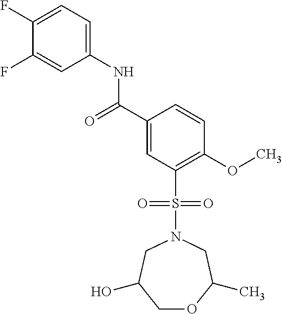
C(C1=CC(S(N2CC(C)OCC(O)C2)(=O)=O)=C(OC)C=C1)(=O)NC1=CC=C(F)C(F)=C1
